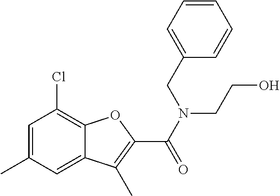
C1=C(C)C=C2C(=C1Cl)OC(C(N(CCO)CC1=CC=CC=C1)=O)=C2C
